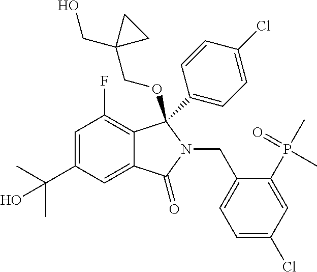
C1=C(C(C)(C)O)C=C2C(=C1F)C(C1=CC=C(Cl)C=C1)(OCC1(CO)CC1)N(CC1=CC=C(Cl)C=C1P(C)(=O)C)C2=O
